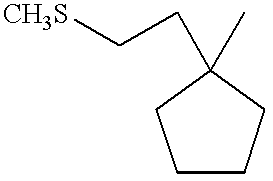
C1CCC(C)(CC[CH3S])C1
